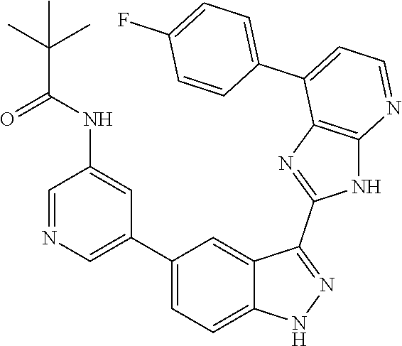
C1=NC=C(C2=CC=C3C(=C2)C(C2=NC4=C(N2)N=CC=C4C2=CC=C(F)C=C2)=NN3)C=C1NC(C(C)(C)C)=O
